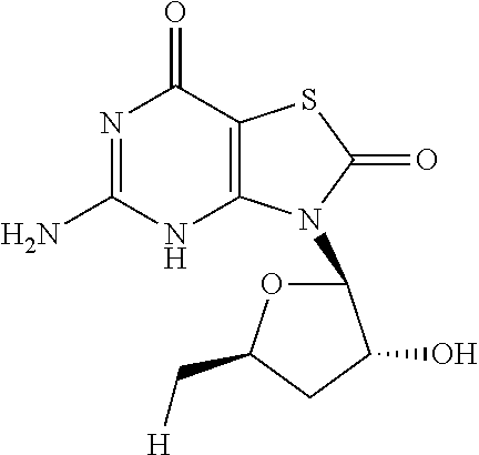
C12=C(C(=O)N=C(N)N1)SC(=O)N2C1OC(C[H])CC1O
